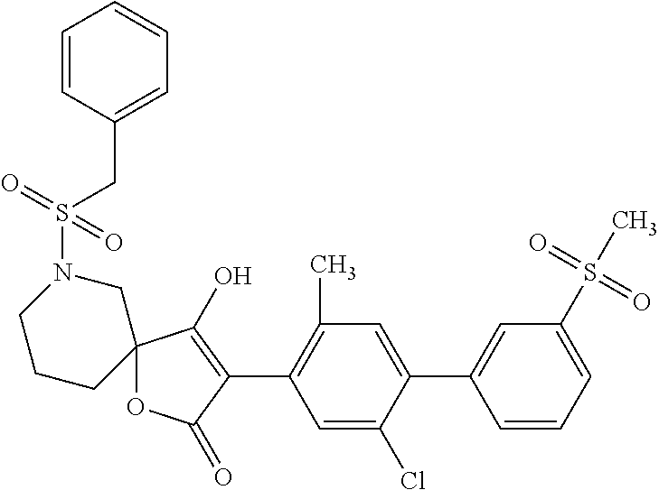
C12(OC(=O)C(C3=C(C)C=C(C4=CC(S(C)(=O)=O)=CC=C4)C(Cl)=C3)=C1O)CN(S(CC1=CC=CC=C1)(=O)=O)CCC2
